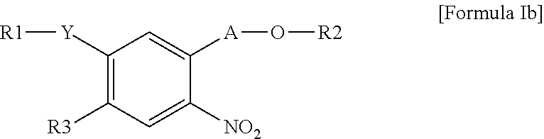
C1([Y][R1])=C([R3])C=C([NO2])C([A]O[R2])=C1
